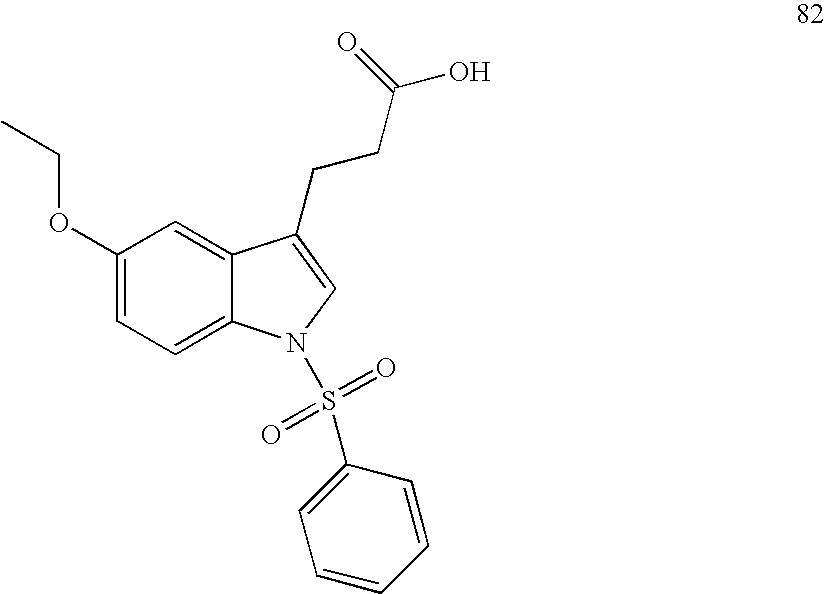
C1=C2C(=CC=C1OCC)N(S(C1=CC=CC=C1)(=O)=O)C=C2CCC(O)=O
